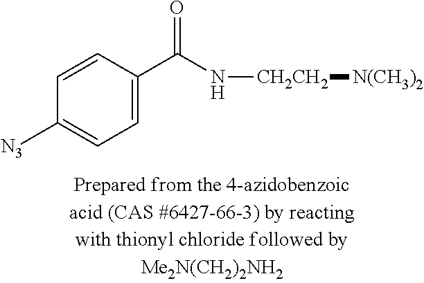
C1=CC(C(N[CH2CH2][N(CH3)2])=O)=CC=C1[N3]
